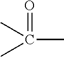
O=C(C)(C)C
